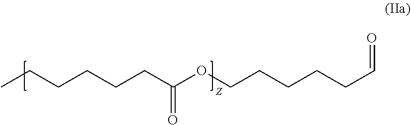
CCCCCCC(OCCCCCC=O)=O
